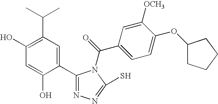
C1(O)=C(C(C)C)C=C(C2=NN=C(S)N2C(C2=CC=C(OC3CCCC3)C([OCH3])=C2)=O)C(O)=C1
